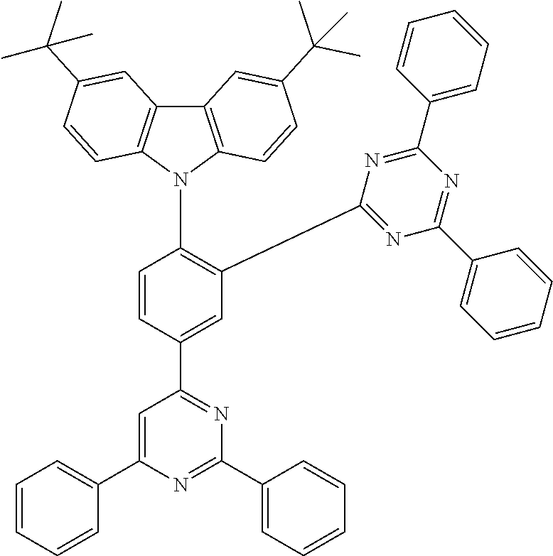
C12=C(N(C3=C(C4=NC(C5=CC=CC=C5)=NC(C5=CC=CC=C5)=N4)C=C(C4=NC(C5=CC=CC=C5)=NC(C5=CC=CC=C5)=C4)C=C3)C3=C1C=C(C(C)(C)C)C=C3)C=CC(C(C)(C)C)=C2
